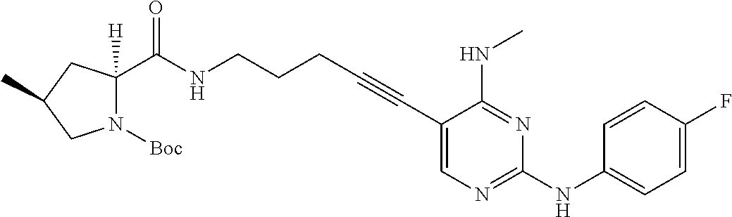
C1(C#CCCCNC(=O)C2([H])N([Boc])CC(C)C2)=CN=C(NC2=CC=C(F)C=C2)N=C1NC
